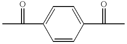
C1=C(C(=O)C)C=CC(C(=O)C)=C1
